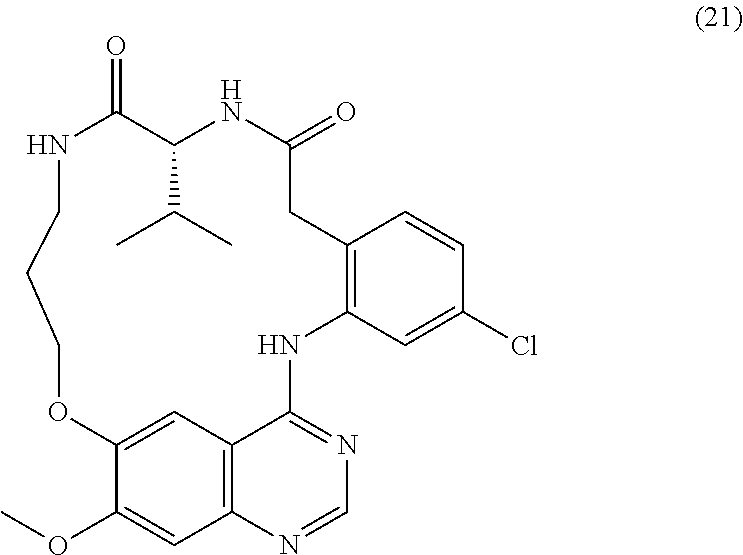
C12=C(C=C(Cl)C=C1)NC1=NC=NC3=C1C=C(C(OC)=C3)OCCCNC(=O)C(C(C)C)NC(=O)C2
